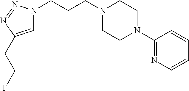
C1=C(CCF)N=NN1CCCN1CCN(C2=NC=CC=C2)CC1
